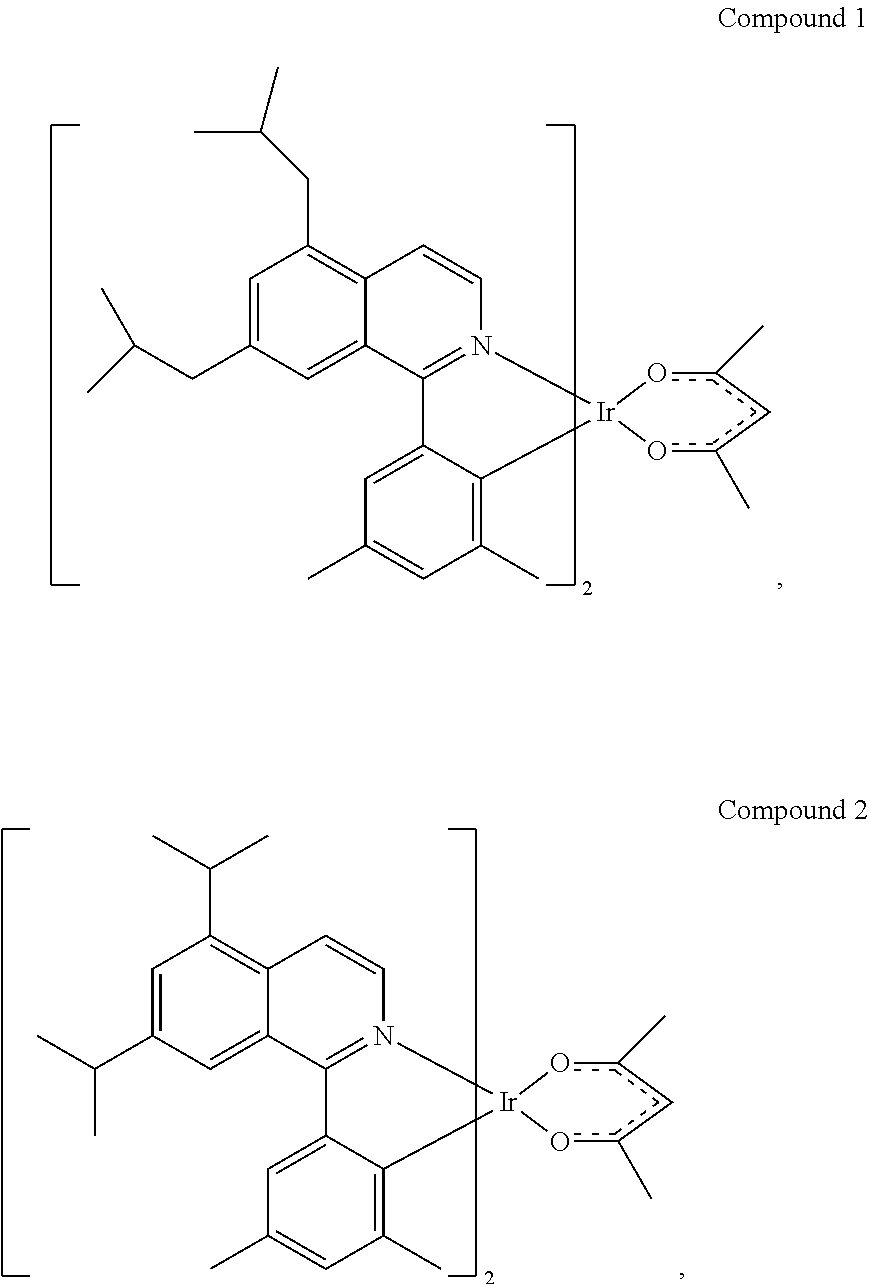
C1=C(CC(C)C)C=C2C(=C1CC(C)C)C=CN1=C2C2=CC(C)=CC(C)=C2[Ir]12oc(C)cc(C)o2.C1=C(C(C)C)C=C2C(=C1C(C)C)C=CN1=C2C2=CC(C)=CC(C)=C2[Ir]12oc(C)cc(C)o2
